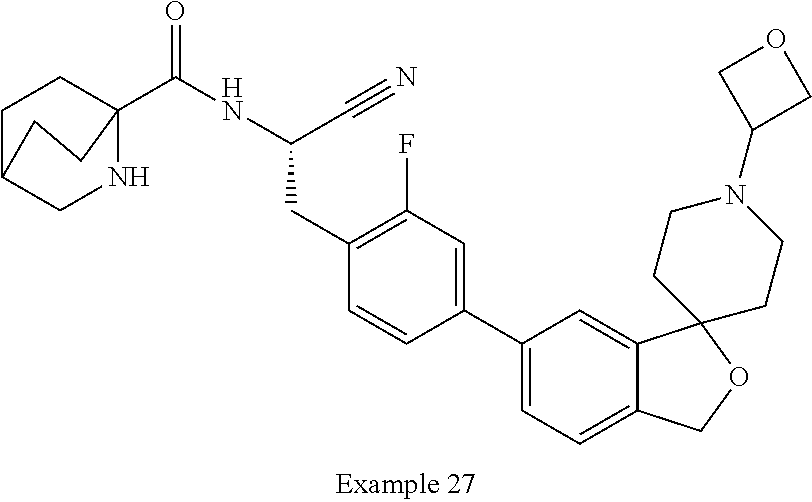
C(NC(CC1=C(F)C=C(C2=CC=C3C(=C2)C2(OC3)CCN(C3COC3)CC2)C=C1)C#N)(C12NCC(CC1)CC2)=O
